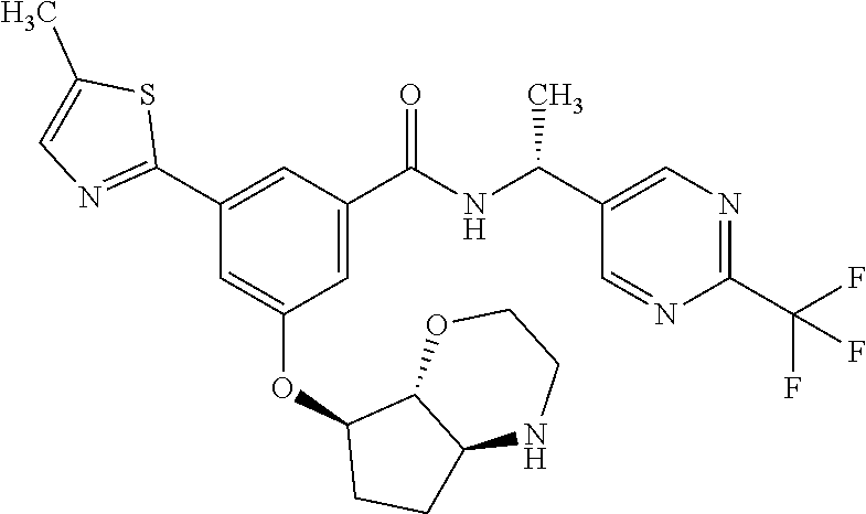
C1(C2=NC=C(C)S2)=CC(C(NC(C2=CN=C(C(F)(F)F)N=C2)C)=O)=CC(OC2CCC3C2OCCN3)=C1
